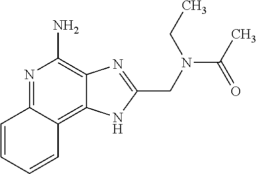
C1=CC=CC2=C3C(=C(N)N=C12)N=C(CN(C(C)=O)CC)N3
